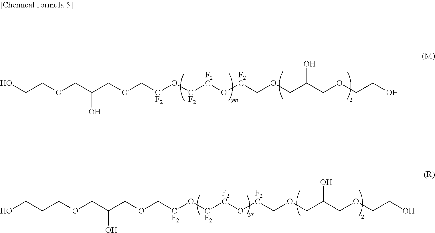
OCCOCC(COC[CF2]O[CF2][F2C]O[F2C]COCC(COCCO)O)O.C(CCOCC(COC[CF2]O[CF2][F2C]O[F2C]COCC(COCCO)O)O)O
